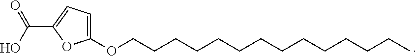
O(CCCCCCCCCCCCCC)C1=CC=C(C(O)=O)O1
